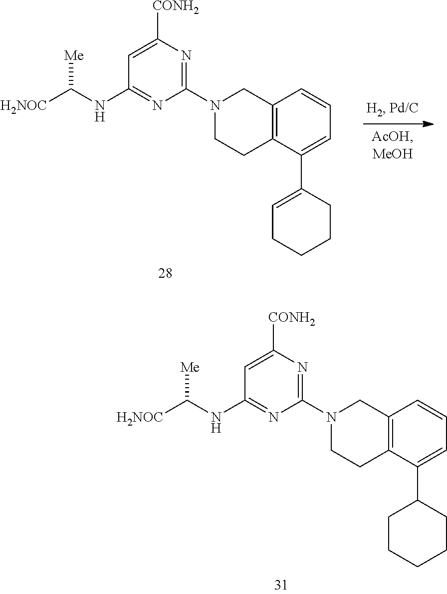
C12=C(C(C3CCCCC3)=CC=C1)CCN(C1=NC([CONH2])=CC(NC([H2NOC])[Me])=N1)C2.C12=C(C(C3=CCCCC3)=CC=C1)CCN(C1=NC([CONH2])=CC(NC([H2NOC])[Me])=N1)C2
